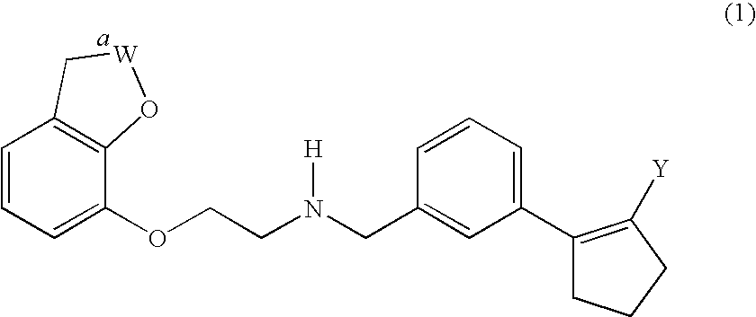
C1=CC=C(OCCN(CC2=CC(C3=C([Y])CCC3)=CC=C2)[H])C2=C1C[W]O2
